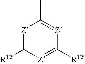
[Z]1=C([R12])[Z]=C([R12])[Z]=C1C
